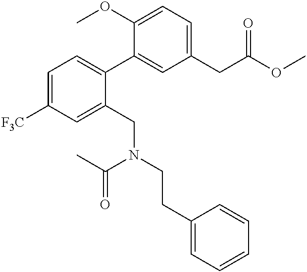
C1(OC)=CC=C(CC(OC)=O)C=C1C1=CC=C([F3C])C=C1CN(CCC1=CC=CC=C1)C(C)=O
